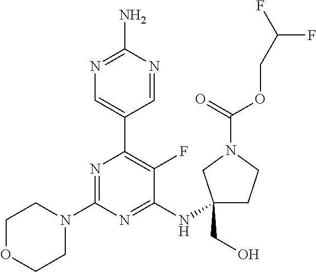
C1=NC(N)=NC=C1C1=C(F)C(NC2(CO)CCN(C(=O)OCC(F)F)C2)=NC(N2CCOCC2)=N1
